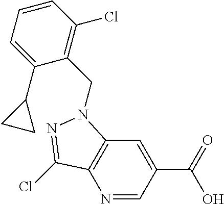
N1=CC(C(=O)O)=CC2=C1C(Cl)=NN2CC1=C(Cl)C=CC=C1C1CC1
